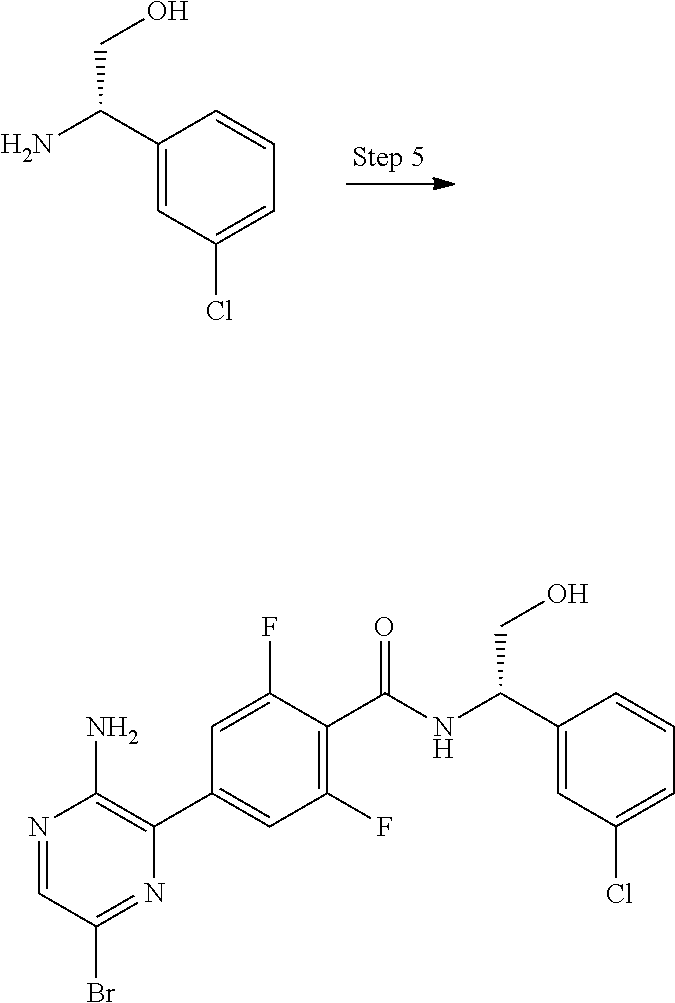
C1(C(N)CO)=CC(Cl)=CC=C1.N1=CC(Br)=NC(C2=CC(F)=C(C(NC(C3=CC(Cl)=CC=C3)CO)=O)C(F)=C2)=C1N
